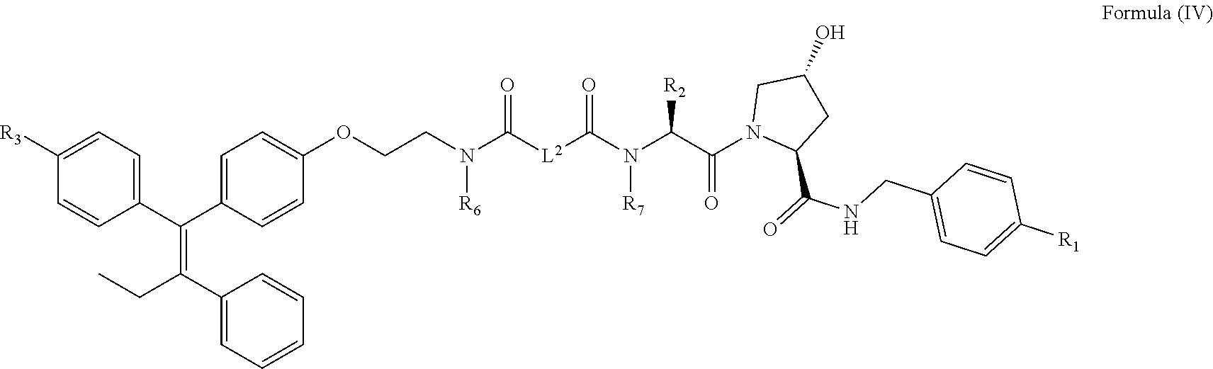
C1(C(=C(C2=CC=CC=C2)CC)C2=CC=C(OCCN(C([L2]C(N(C(C(N3C(C(=O)NCC4=CC=C([R1])C=C4)CC(O)C3)=O)[R2])[R7])=O)=O)[R6])C=C2)=CC=C([R3])C=C1
